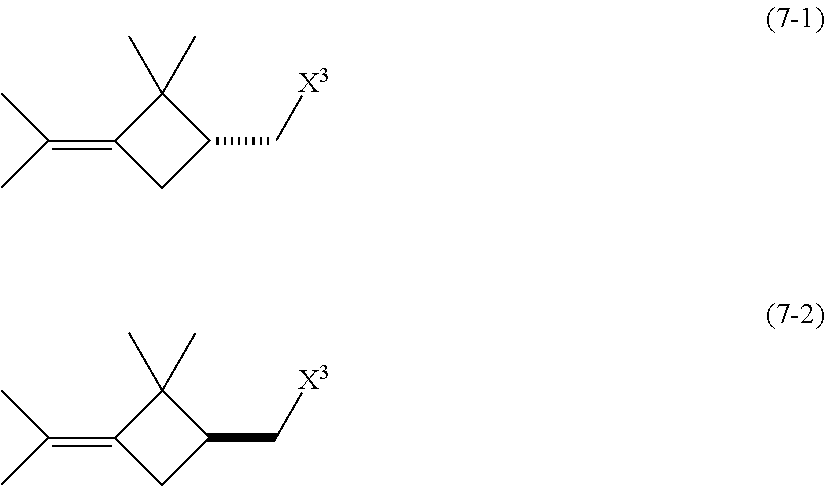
C1(=C(C)C)CC(C[X3])C1(C)C.C1(=C(C)C)CC(C[X3])C1(C)C
